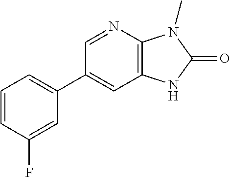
C1=NC2=C(C=C1C1=CC=CC(F)=C1)NC(=O)N2C
